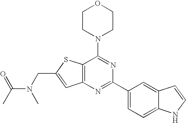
C1CN(C2=NC(C3=CC=C4C(=C3)C=CN4)=NC3=C2SC(CN(C(=O)C)C)=C3)CCO1
